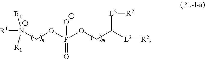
[R1][N+]([R1])([R1])COP(=O)(OCC([L2][R2])[L2][R2])[O-]
